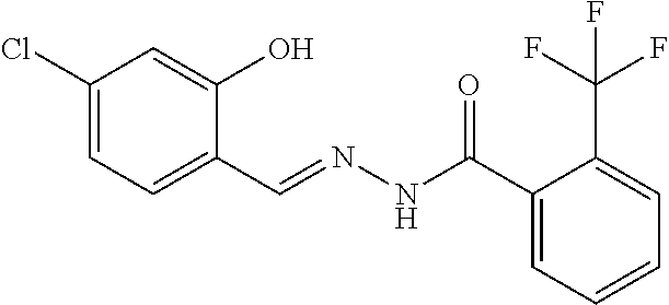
C1(Cl)=CC=C(C=NNC(C2=CC=CC=C2C(F)(F)F)=O)C(O)=C1
